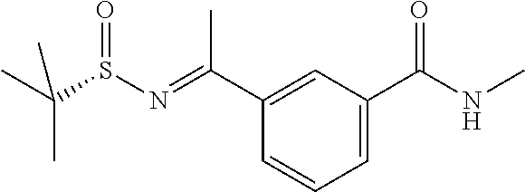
C1=C(C(NC)=O)C=C(C(=NS(=O)C(C)(C)C)C)C=C1
